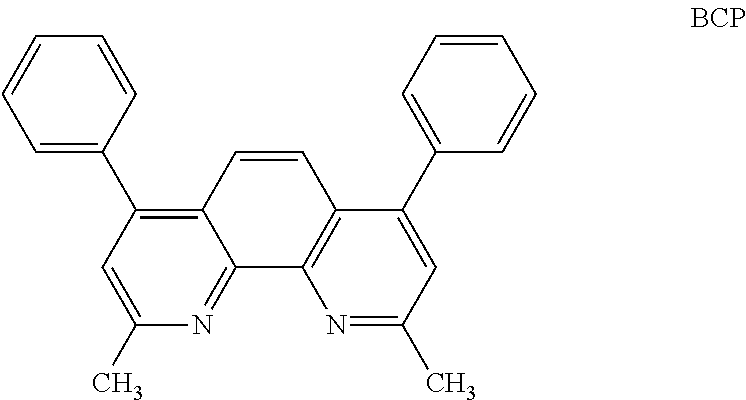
C1=C(C2=C3C(=NC(C)=C2)C2=C(C=C3)C(C3=CC=CC=C3)=CC(C)=N2)C=CC=C1
